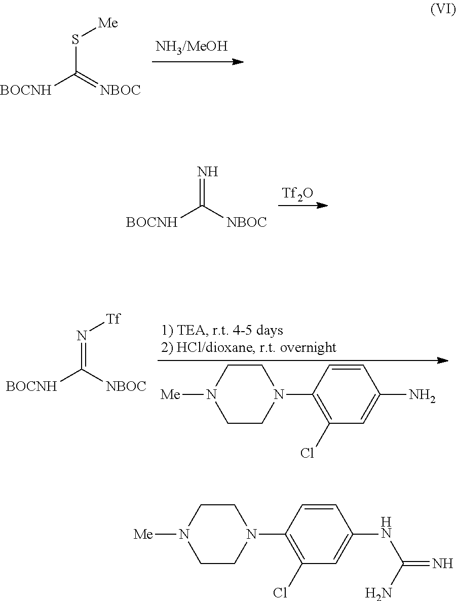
C1CN([Me])CCN1C1=C(Cl)C=C(NC(N)=N)C=C1.[BOCNH]C(=[NBOC])S[Me].[Tf2O].[BOCNH]C([NBOC])=N.C1CN([Me])CCN1C1=C(Cl)C=C(N)C=C1.[BOCNH]C([NBOC])=N[Tf]
